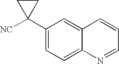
C1=NC2=CC=C(C3([NC])CC3)C=C2C=C1
